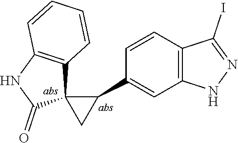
C1=CC(C2C3(C2)C2=C(NC3=O)C=CC=C2)=CC2=C1C(I)=NN2
